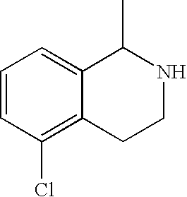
C1=CC(Cl)=C2C(=C1)C(C)NCC2
